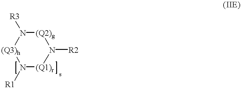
N1([R1])[(Q1)r]N([R2])[(Q2)g]N([R3])[(Q3)h]1
